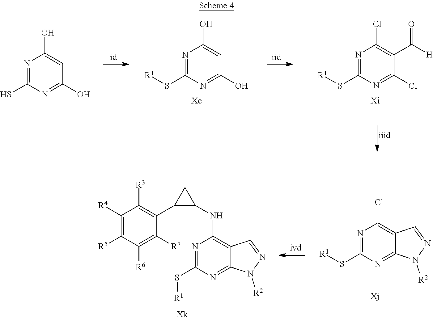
N1=C(S[R1])N=C(O)C=C1O.[Xe].N1=C(S)N=C(O)C=C1O.N1=C(S[R1])N=C(Cl)C(C([H])=O)=C1Cl.[Xi].N1=C(S[R1])N=C2C(=C1Cl)C=NN2[R2].N1=C(S[R1])N=C2C(=C1NC1C(C3=C([R3])C([R4])=C([R5])C([R6])=C3[R7])C1)C=NN2[R2]
